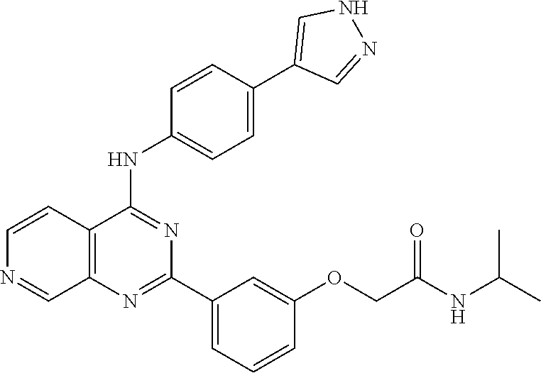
C12=C(N=C(C3=CC=CC(OCC(NC(C)C)=O)=C3)N=C1NC1=CC=C(C3=CNN=C3)C=C1)C=NC=C2
